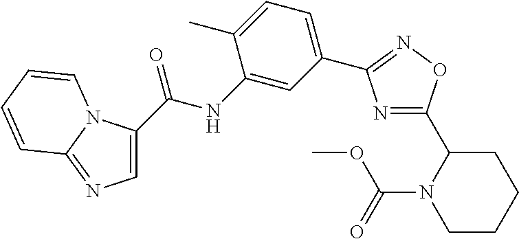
C1=C(C(NC2=CC(C3=NOC(C4N(C(=O)OC)CCCC4)=N3)=CC=C2C)=O)N2C(=N1)C=CC=C2
